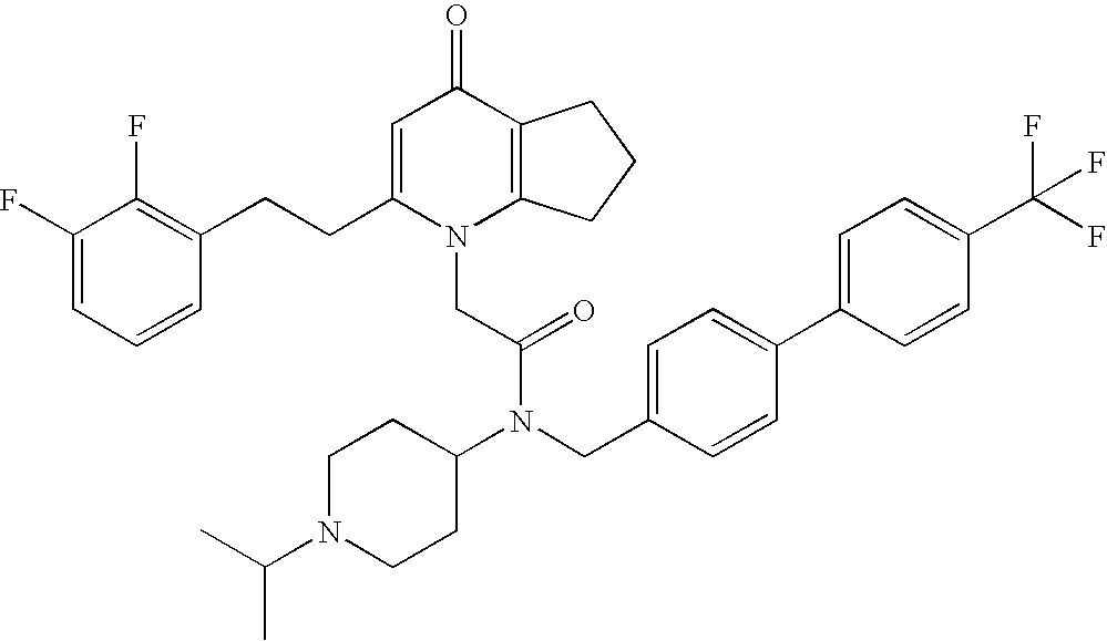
C1=C(CCC2=C(F)C(F)=CC=C2)N(CC(N(C2CCN(C(C)C)CC2)CC2=CC=C(C3=CC=C(C(F)(F)F)C=C3)C=C2)=O)C2=C(C1=O)CCC2
